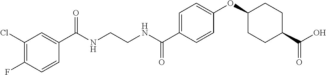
C1(Cl)=C(F)C=CC(C(NCCNC(C2=CC=C(OC3CCC(C(O)=O)CC3)C=C2)=O)=O)=C1
